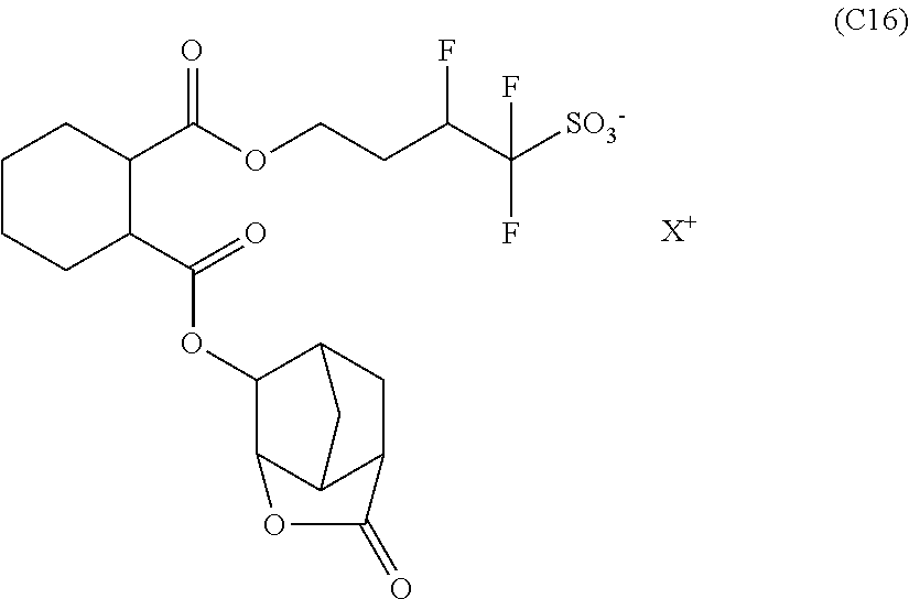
C1CCC(C(=O)OC2C3C4C(CC2C4)C(=O)O3)C(C(OCCC(C([SO3-])(F)F)F)=O)C1.[X+]
